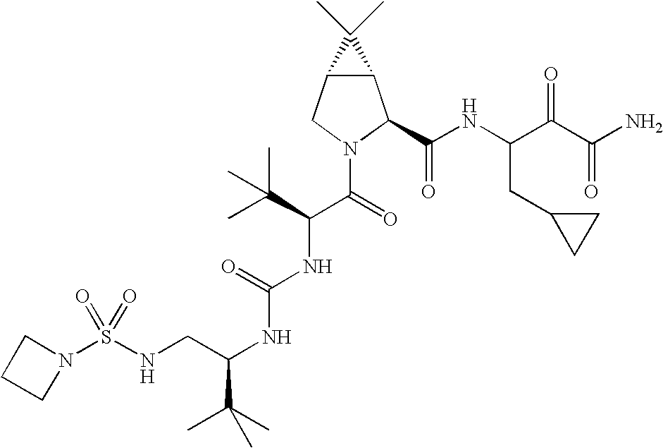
N1(S(NCC(NC(NC(C(N2C(C(NC(C(C(N)=O)=O)CC3CC3)=O)C3C(C2)C3(C)C)=O)C(C)(C)C)=O)C(C)(C)C)(=O)=O)CCC1
